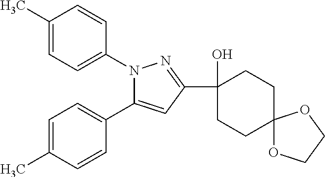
C1(C)=CC=C(N2C(C3=CC=C(C)C=C3)=CC(C3(O)CCC4(CC3)OCCO4)=N2)C=C1
